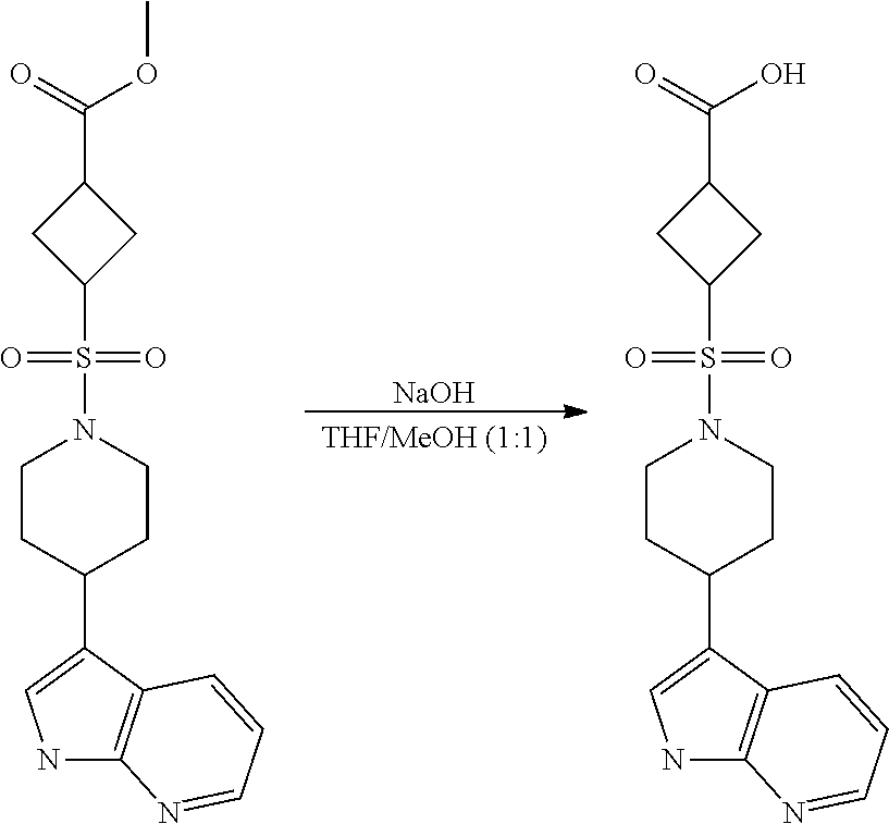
[NaOH].[THF/MeOH (1:1)].C1(C(=O)OC)CC(S(=O)(=O)N2CCC(C3=CNC4=C3C=CC=N4)CC2)C1.C1(C(=O)O)CC(S(=O)(=O)N2CCC(C3=CNC4=C3C=CC=N4)CC2)C1
